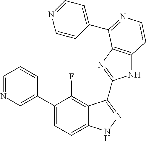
C1=C(C2=CC=C3C(=C2F)C(C2=NC4=C(N2)C=CN=C4C2=CC=NC=C2)=NN3)C=CC=N1
